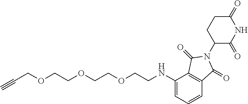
C1(=O)CCC(N2C(=O)C3=C(C(NCCOCCOCCOCC#C)=CC=C3)C2=O)C(=O)N1
